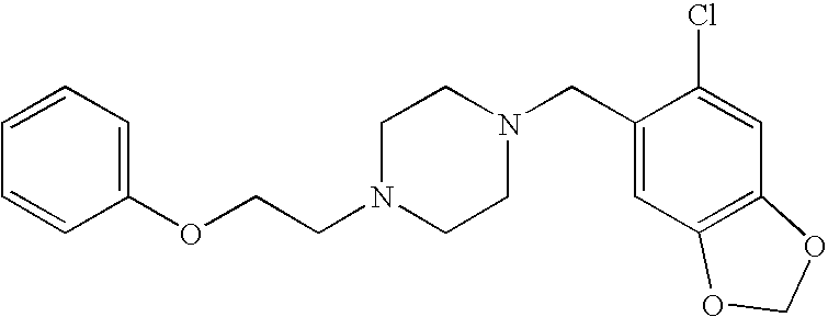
C(N1CCN(CC2=CC3=C(C=C2Cl)OCO3)CC1)COC1=CC=CC=C1
